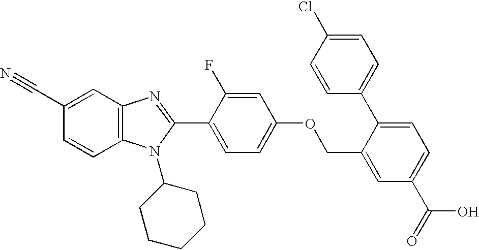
C(C1=CC2=C(C=C1)N(C1CCCCC1)C(C1=CC=C(OCC3=CC(C(=O)O)=CC=C3C3=CC=C(Cl)C=C3)C=C1F)=N2)#N
